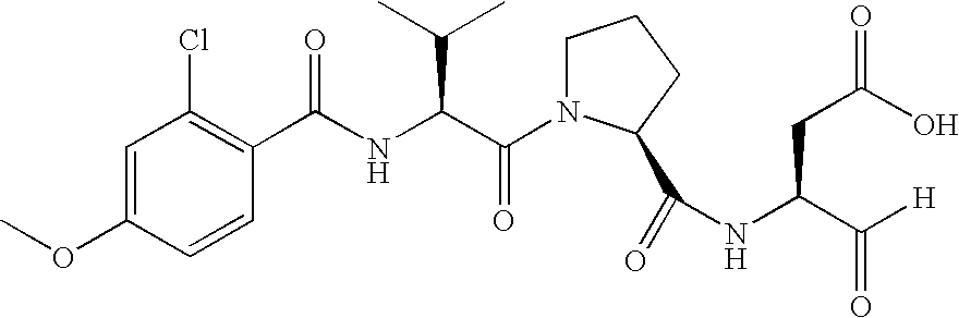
C1=CC(OC)=CC(Cl)=C1C(NC(C(N1CCCC1C(=O)NC(CC(O)=O)C([H])=O)=O)C(C)C)=O
